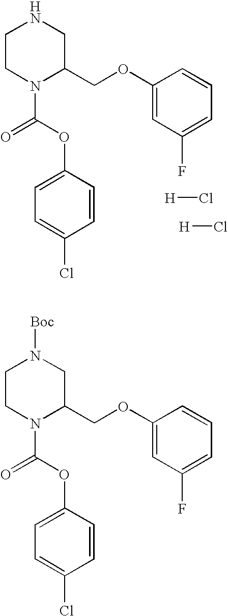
C1CN(C(=O)OC2=CC=C(Cl)C=C2)C(COC2=CC(F)=CC=C2)CN1.[H]Cl.[H]Cl.C1CN(C(=O)OC2=CC=C(Cl)C=C2)C(COC2=CC(F)=CC=C2)CN1[Boc]
